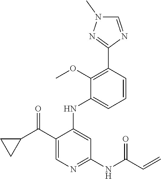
C1=CC(C2=NN(C)C=N2)=C(OC)C(NC2=CC(NC(=O)C=C)=NC=C2C(C2CC2)=O)=C1
